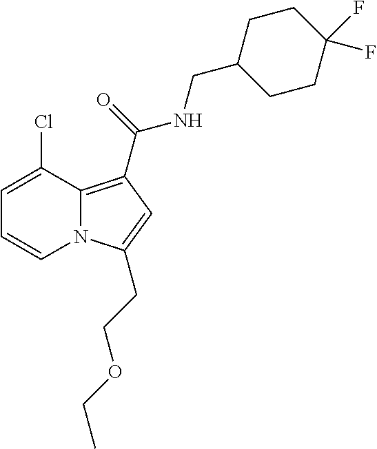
C1=C(Cl)C2=C(C(NCC3CCC(F)(F)CC3)=O)C=C(CCOCC)N2C=C1
